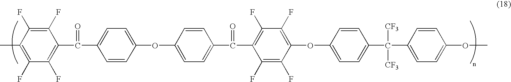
C1(F)=C(C)C(F)=C(F)C(C(=O)C2=CC=C(OC3=CC=C(C(C4=C(F)C(F)=C(OC5=CC=C(C(C6=CC=C(OC)C=C6)([CF3])[CF3])C=C5)C(F)=C4F)=O)C=C3)C=C2)=C1F
